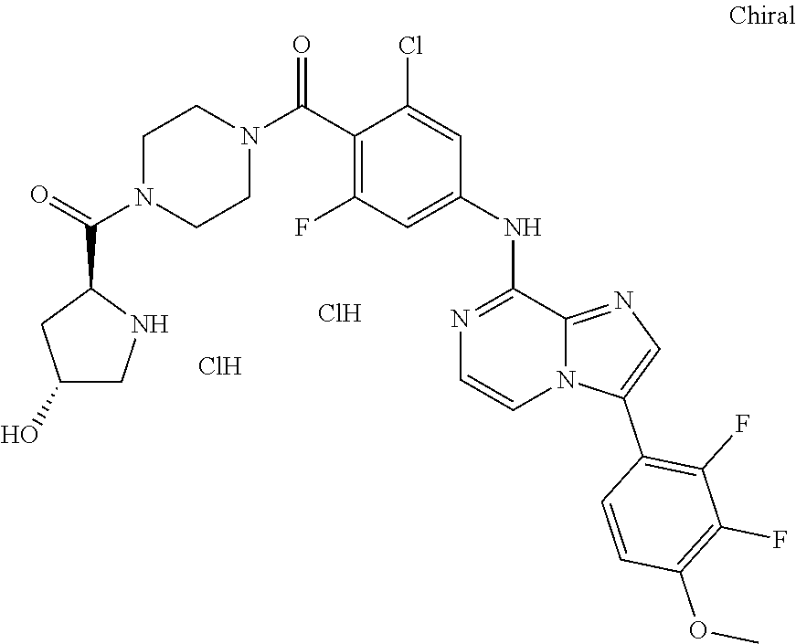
C1(Cl)=CC(NC2=NC=CN3C2=NC=C3C2=C(F)C(F)=C(OC)C=C2)=CC(F)=C1C(N1CCN(C(=O)C2CC(O)CN2)CC1)=O.Cl.Cl
